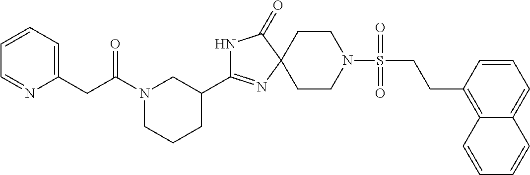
C1CN(S(=O)(=O)CCC2=C3C(=CC=C2)C=CC=C3)CCC12N=C(C1CN(C(CC3=CC=CC=N3)=O)CCC1)NC2=O
